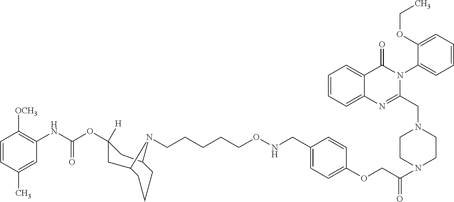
C1=CC(C)=CC(NC(OC2([H])CC3CCCC(C2)N3CCCCCONCC2=CC=C(OCC(=O)N3CCN(CC4=NC5=CC=CC=C5C(=O)N4C4=CC=CC=C4OCC)CC3)C=C2)=O)=C1[OCH3]
